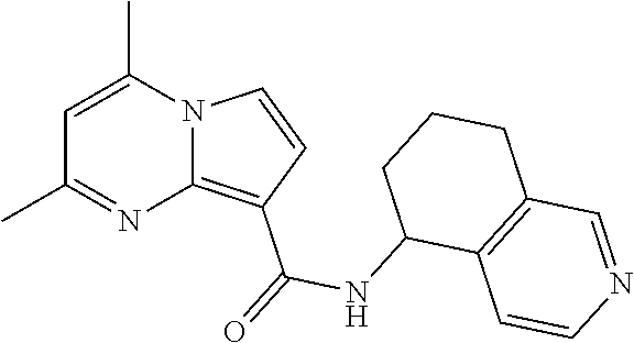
C1=C(C)N2C(=C(C(=O)NC3C4=C(CCC3)C=NC=C4)C=C2)N=C1C
